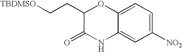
C12=CC=C([NO2])C=C1NC(=O)C(CC[TBDMSO])O2
